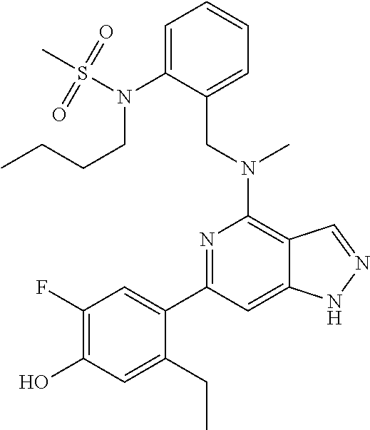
C1=C(N(S(C)(=O)=O)CCCC)C(CN(C2=C3C(=CC(C4=CC(F)=C(O)C=C4CC)=N2)NN=C3)C)=CC=C1
